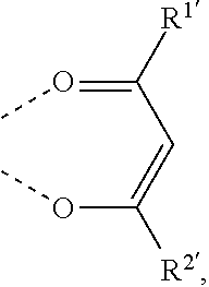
O(C(=CC(=OC)[R1])[R2])C
